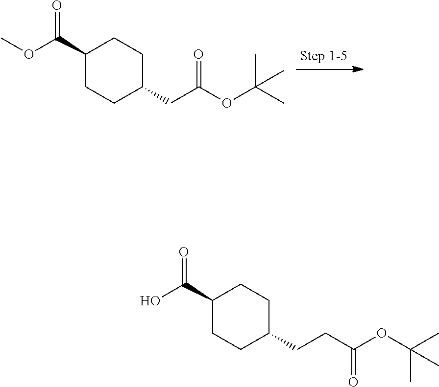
C1(C(OC)=O)CCC(CC(OC(C)(C)C)=O)CC1.C1(C(O)=O)CCC(CCC(OC(C)(C)C)=O)CC1
